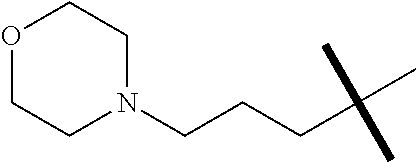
C1N(CCCC(C)(C)C)CCOC1
